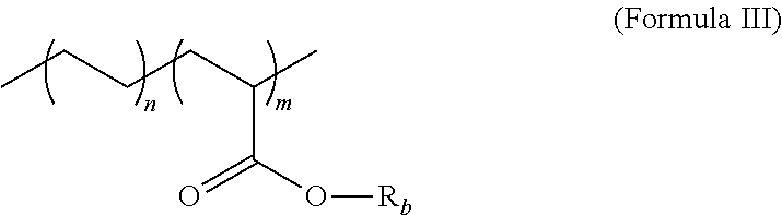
CCCCC(C)C(O[Rb])=O
